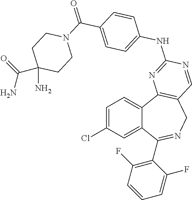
C1=C(Cl)C=C2C(=C1)C1=C(CN=C2C2=C(F)C=CC=C2F)C=NC(NC2=CC=C(C(N3CCC(N)(C(=O)N)CC3)=O)C=C2)=N1
